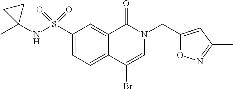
C1(S(NC2(C)CC2)(=O)=O)=CC=C2C(=C1)C(=O)N(CC1=CC(C)=NO1)C=C2Br
